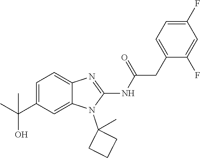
C1=C(C(C)(O)C)C=C2C(=C1)N=C(NC(=O)CC1=CC=C(F)C=C1F)N2C1(C)CCC1
